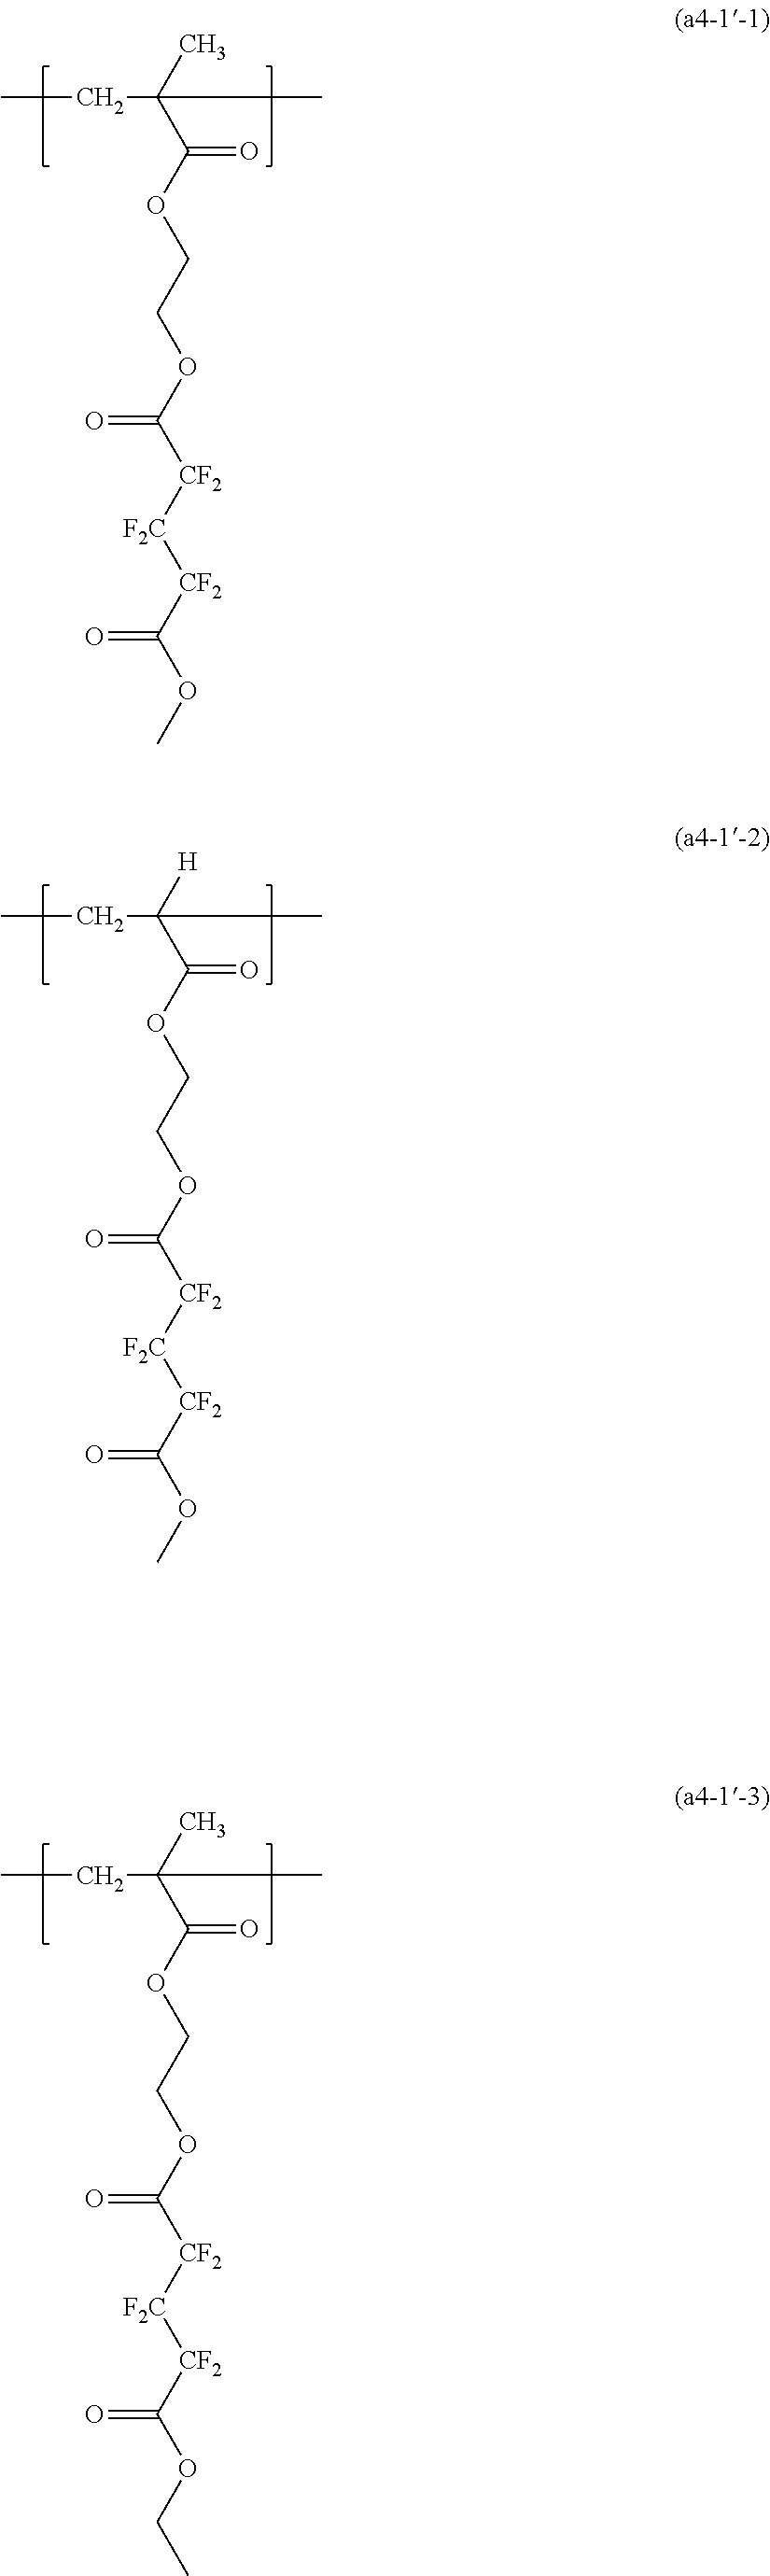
C(=O)(OCCOC([CF2][F2C][CF2]C(OC)=O)=O)C(C)(C)CC.C(=O)(OCCOC([CF2][F2C][CF2]C(OC)=O)=O)C([H])(C)CC.C(=O)(OCCOC([CF2][F2C][CF2]C(OCC)=O)=O)C(C)(C)CC
